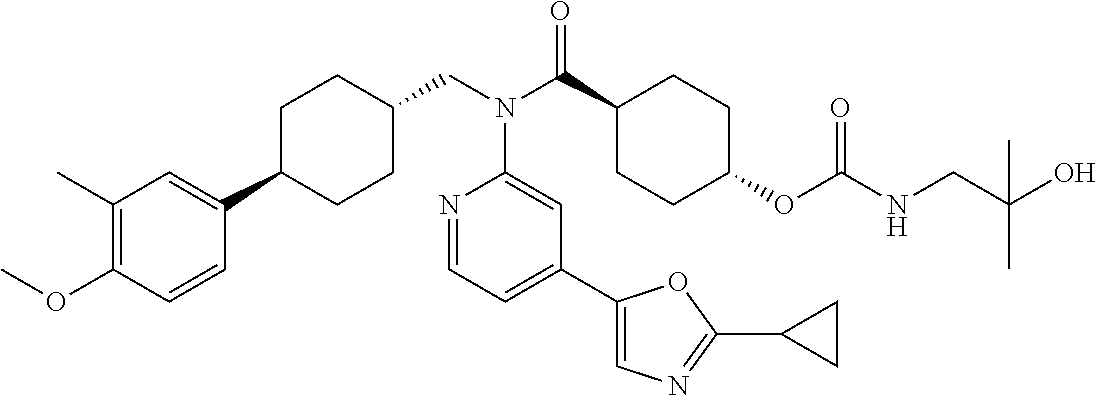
C1(C)=C(OC)C=CC(C2CCC(CN(C(C3CCC(OC(NCC(O)(C)C)=O)CC3)=O)C3=CC(C4=CN=C(C5CC5)O4)=CC=N3)CC2)=C1
